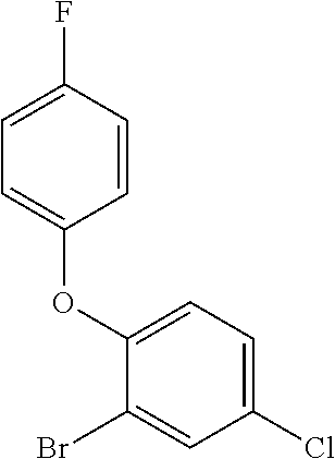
C1(OC2=CC=C(F)C=C2)=CC=C(Cl)C=C1Br
